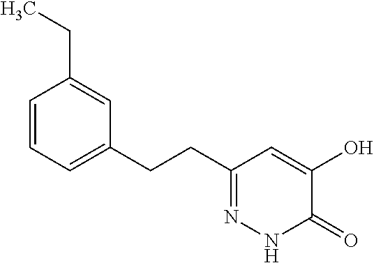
C1=CC=C(CCC2=NNC(=O)C(O)=C2)C=C1CC
